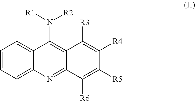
C1=CC=C2C(=C1)C(N([R1])[R2])=C1C(=N2)C([R6])=C([R5])C([R4])=C1[R3]
